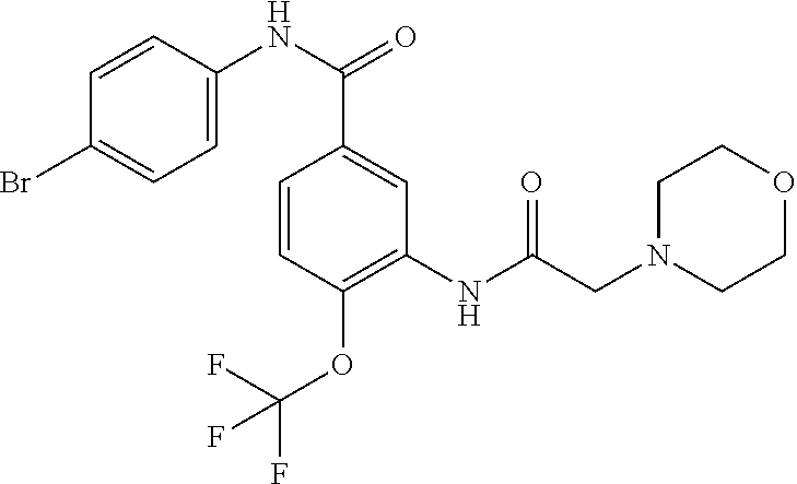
C1=CC(OC(F)(F)F)=C(NC(CN2CCOCC2)=O)C=C1C(=O)NC1=CC=C(Br)C=C1
